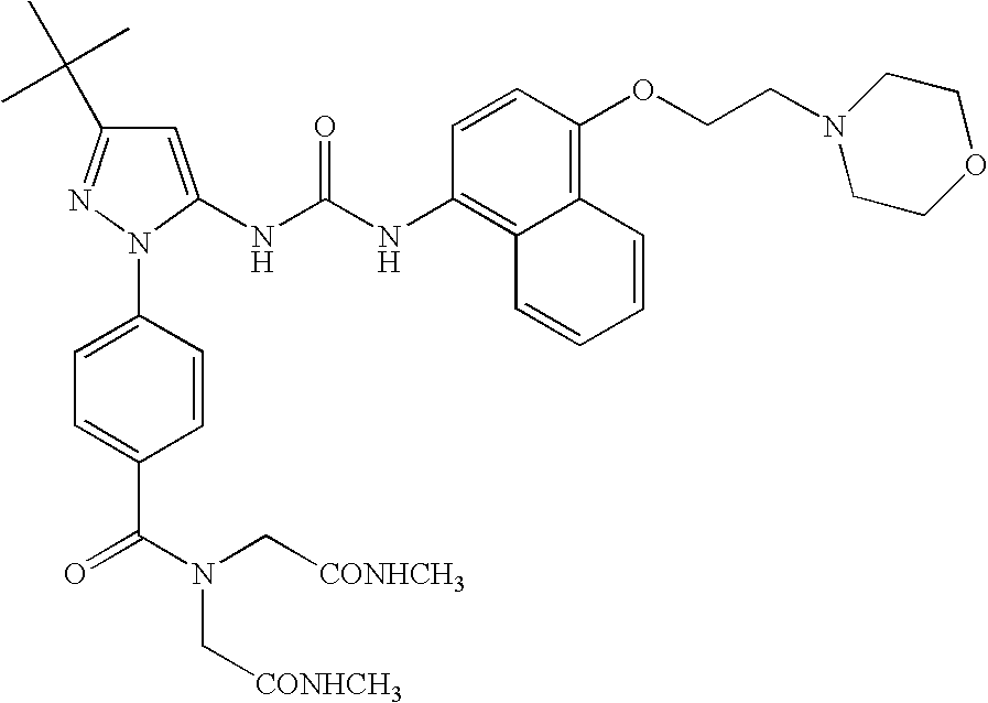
C1=C(NC(NC2=C3C(=C(OCCN4CCOCC4)C=C2)C=CC=C3)=O)N(C2=CC=C(C(N(C[CONHCH3])C[CONHCH3])=O)C=C2)N=C1C(C)(C)C
